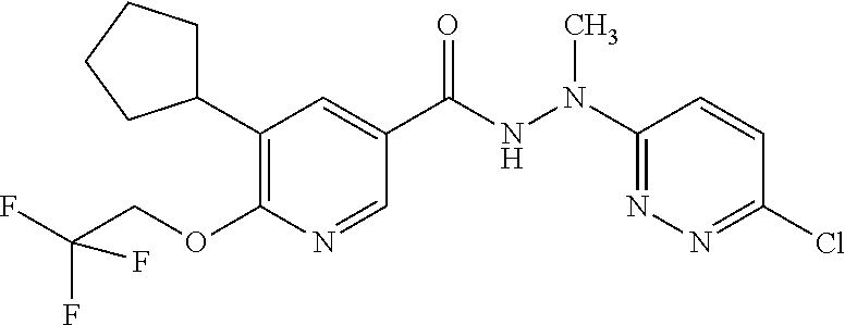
C1(C2CCCC2)=C(OCC(F)(F)F)N=CC(C(NN(C2=NN=C(Cl)C=C2)C)=O)=C1
